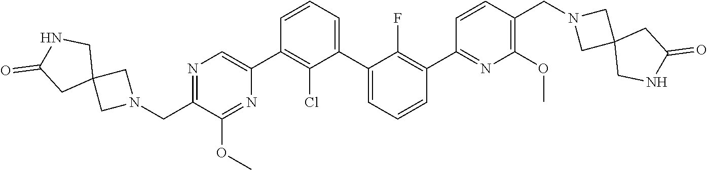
N1=C(CN2CC3(C2)CNC(=O)C3)C(OC)=NC(C2=C(Cl)C(C3=CC=CC(C4=NC(OC)=C(CN5CC6(C5)CNC(=O)C6)C=C4)=C3F)=CC=C2)=C1
